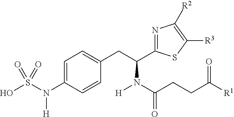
C(N(C(C1=NC([R2])=C([R3])S1)CC1=CC=C(N(S(O)(=O)=O)[H])C=C1)[H])(CCC([R1])=O)=O
